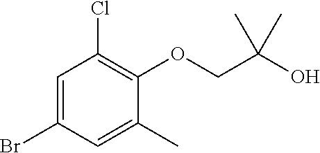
C1=C(Br)C=C(C)C(OCC(O)(C)C)=C1Cl
